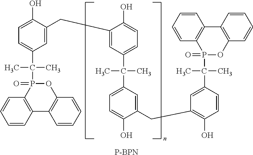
C1=C(O)C(CC2=CC(C(C3=CC=C(O)C(CC4=C(O)C=CC(C(P5(=O)OC6=C(C7=C5C=CC=C7)C=CC=C6)(C)C)=C4)=C3)(C)C)=CC=C2O)=CC(C(P2(=O)C3=C(C4=C(O2)C=CC=C4)C=CC=C3)(C)C)=C1.[P-BPN]
